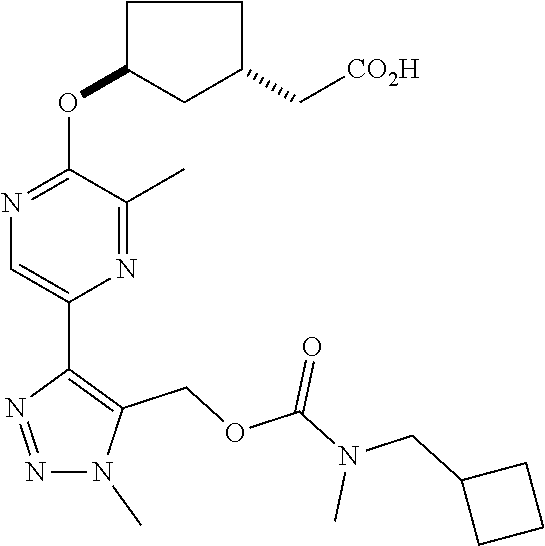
C1C(OC2=NC=C(C3=C(COC(=O)N(C)CC4CCC4)N(C)N=N3)N=C2C)CC(C[CO2H])C1
